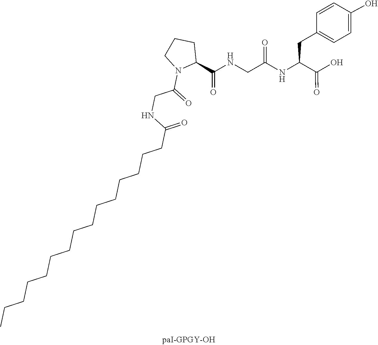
C1(C(=O)NCC(=O)NC(CC2=CC=C(O)C=C2)C(=O)O)CCCN1C(=O)CNC(CCCCCCCCCCCCCCC)=O
